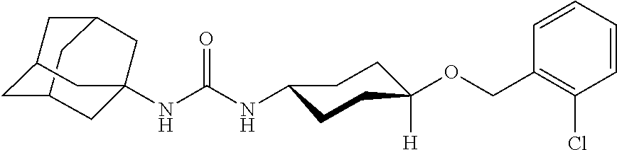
C12CC3CC(C1)CC(NC(NC1CCC([H])(OCC4=C(Cl)C=CC=C4)CC1)=O)(C3)C2
